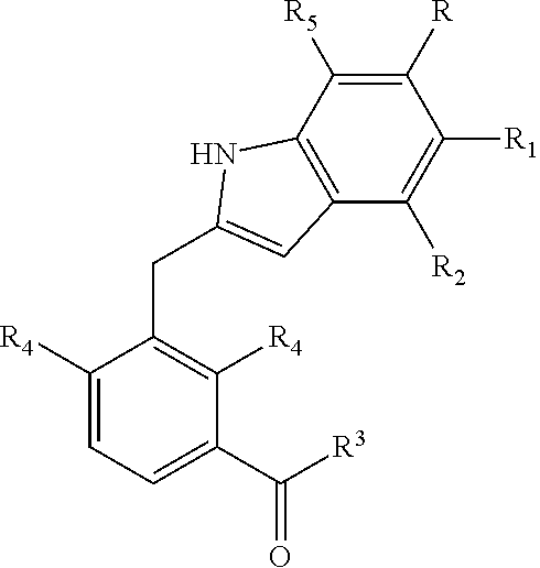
C1([R4])=CC=C(C([R3])=O)C([R4])=C1CC1=CC2=C(N1)C([R5])=C([R])C([R1])=C2[R2]
